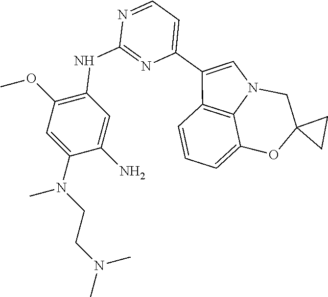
C1(C2=CC=NC(NC3=C(OC)C=C(N(C)CCN(C)C)C(N)=C3)=N2)=CN2C3=C1C=CC=C3OC1(C2)CC1
